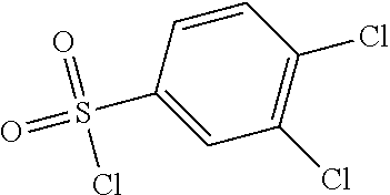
C1=CC(S(=O)(=O)Cl)=CC(Cl)=C1Cl
